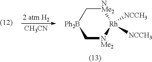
[NMe2]1C[Ph2B]C[NMe2][Rh]1([NCCH3])[NCCH3].[CH3CN]
